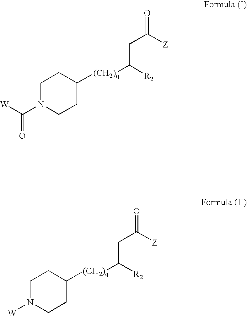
C1N(C([W])=O)CCC([(CH2)q]C([R2])CC([Z])=O)C1.C1N([W])CCC([(CH2)q]C([R2])CC([Z])=O)C1
